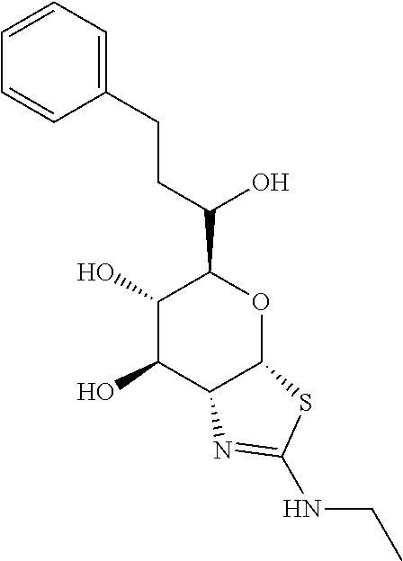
C1(O)C(O)C2C(OC1C(O)CCC1=CC=CC=C1)SC(NCC)=N2
